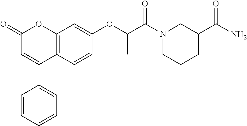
C12=C(C=CC(OC(C(N3CCCC(C(N)=O)C3)=O)C)=C1)C(C1=CC=CC=C1)=CC(=O)O2
